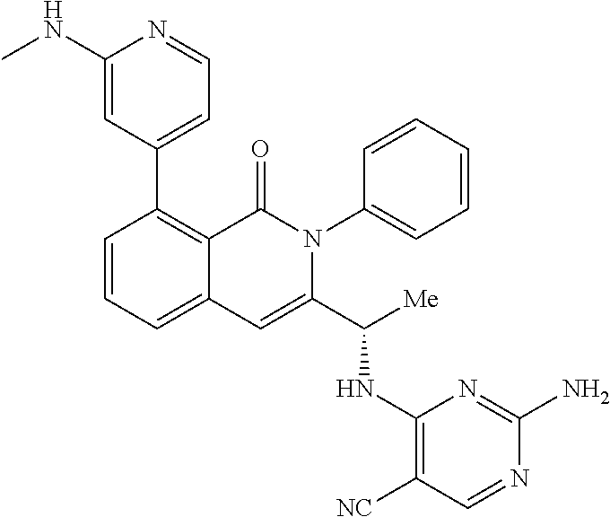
C1(C2=CC=NC(NC)=C2)=C2C(=CC=C1)C=C(C([Me])NC1=C([NC])C=NC(N)=N1)N(C1=CC=CC=C1)C2=O
